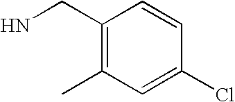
C1(CN)=C(C)C=C(Cl)C=C1
